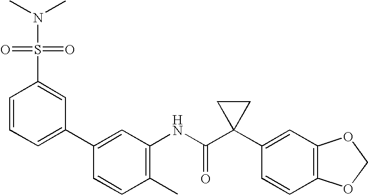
C1(C2=CC=CC(S(=O)(=O)N(C)C)=C2)=CC(NC(C2(C3=CC4=C(C=C3)OCO4)CC2)=O)=C(C)C=C1
